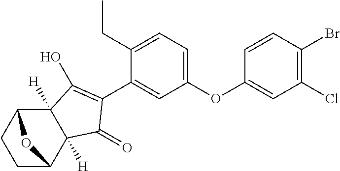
C1CC2C3([H])C([H])(C(=O)C(C4=CC(OC5=CC(Cl)=C(Br)C=C5)=CC=C4CC)=C3O)C1O2
